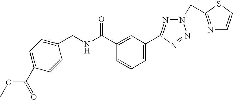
C1(C(NCC2=CC=C(C(=O)OC)C=C2)=O)=CC(C2=NN(CC3=NC=CS3)N=N2)=CC=C1
